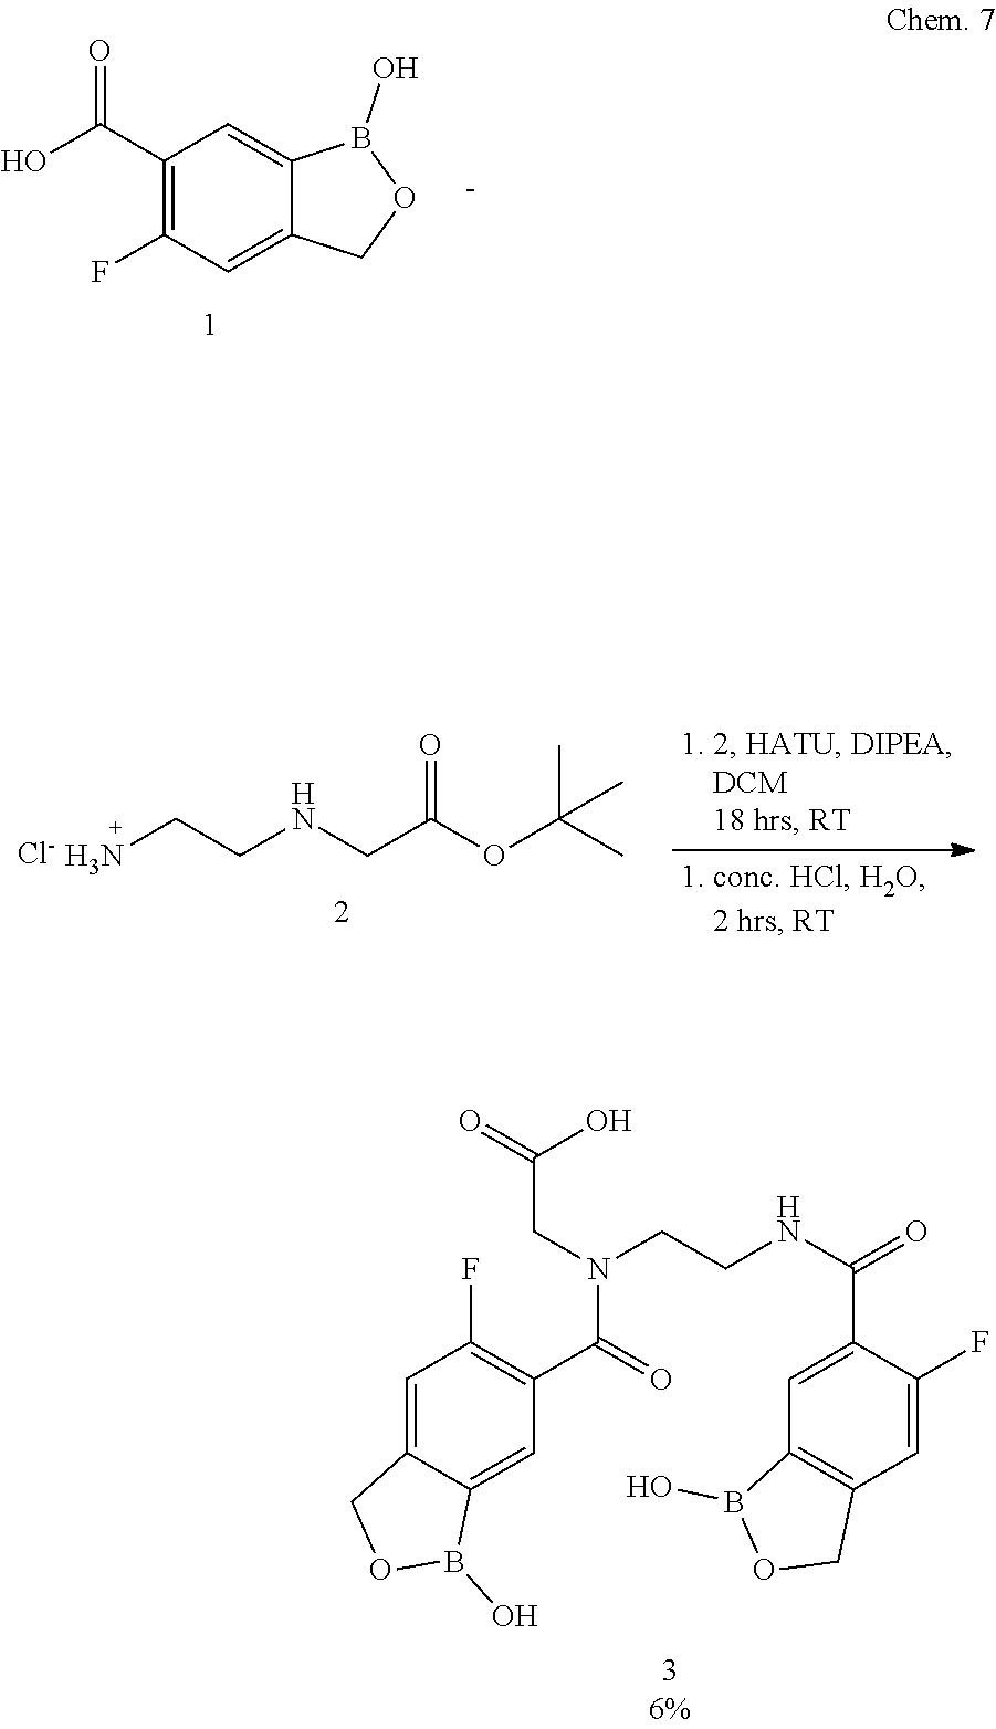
C1(C(O)=O)=C(F)C=C2C(=C1)B(O)OC2.[Cl-].NCCNCC(OC(C)(C)C)=O.C1=C2C(=CC(C(N(CCNC(C3=CC4=C(C=C3F)COB4O)=O)CC(O)=O)=O)=C1F)B(O)OC2
